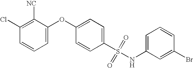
C1=CC=C(OC2=CC=C(S(=O)(=O)NC3=CC=CC(Br)=C3)C=C2)C([NC])=C1Cl
